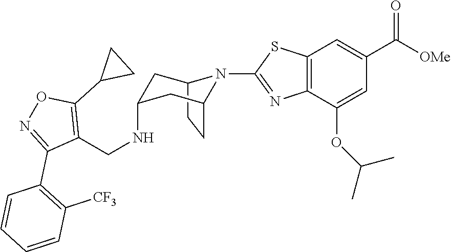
C12CCC(CC(NCC3=C(C4CC4)ON=C3C3=C([CF3])C=CC=C3)C1)N2C1=NC2=C(C=C(C([OMe])=O)C=C2OC(C)C)S1
